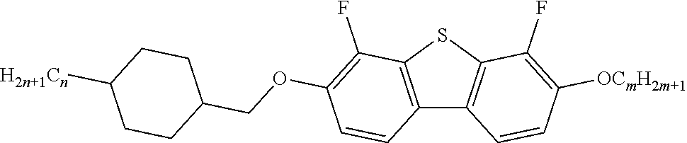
C12=C(SC3=C1C=CC([OCmH2m+1])=C3F)C(F)=C(OCC1CCC([H2n+1Cn])CC1)C=C2
